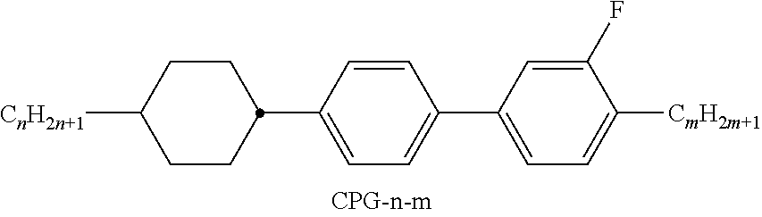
C1([CnH2n+1])CCC(C2=CC=C(C3=CC=C([CmH2m+1])C(F)=C3)C=C2)CC1
